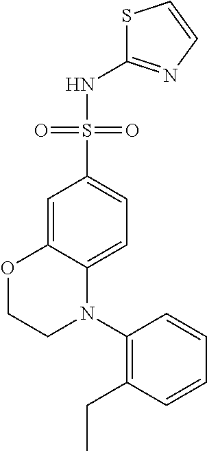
N(S(C1=CC=C2C(=C1)OCCN2C1=C(CC)C=CC=C1)(=O)=O)C1=NC=CS1
